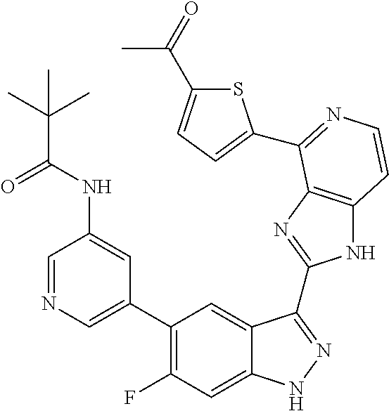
C1=C(C2=C(F)C=C3C(=C2)C(C2=NC4=C(N2)C=CN=C4C2=CC=C(C(=O)C)S2)=NN3)C=C(NC(=O)C(C)(C)C)C=N1
